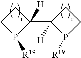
C1CP([R19])C1(C1([H])P([R19])CC1)[H]
